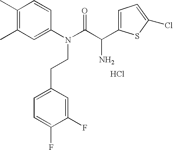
C1(C)=C(C)C=C(N(C(C(N)C2=CC=C(Cl)S2)=O)CCC2=CC=C(F)C(F)=C2)C=C1.Cl
